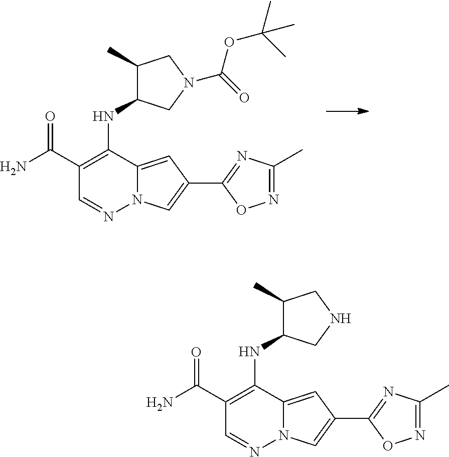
C1(C(N)=O)=C(NC2C(C)CNC2)C2=CC(C3=NC(C)=NO3)=CN2N=C1.C1(C(N)=O)=C(NC2C(C)CN(C(=O)OC(C)(C)C)C2)C2=CC(C3=NC(C)=NO3)=CN2N=C1
